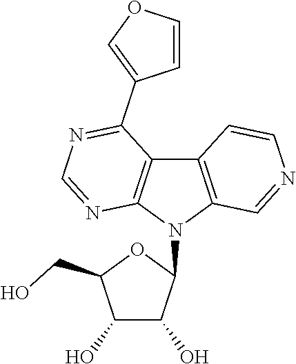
C1(O)C(O)C(N2C3=C(C4=C2N=CN=C4C2=COC=C2)C=CN=C3)OC1CO
